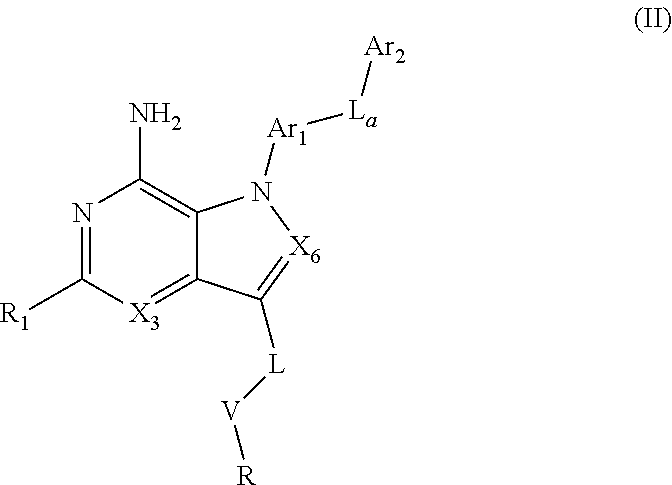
N1=C([R1])[X3]=C2C(=C1N)N([Ar1][La][Ar2])[X6]=C2[L][V][R]
